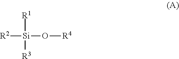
[R2][Si](O[R4])([R3])[R1]
